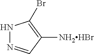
N1N=CC([NH2HBr])=C1Br
